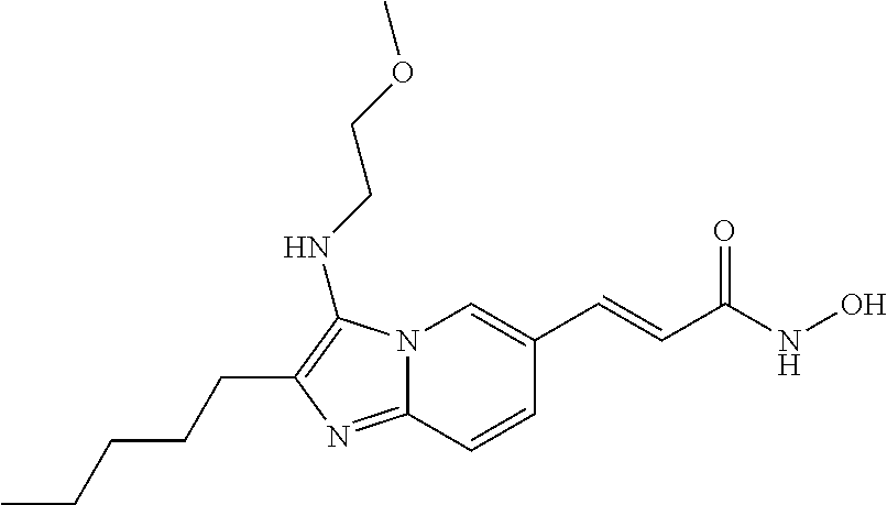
N12C(=NC(CCCCC)=C1NCCOC)C=CC(C=CC(NO)=O)=C2
